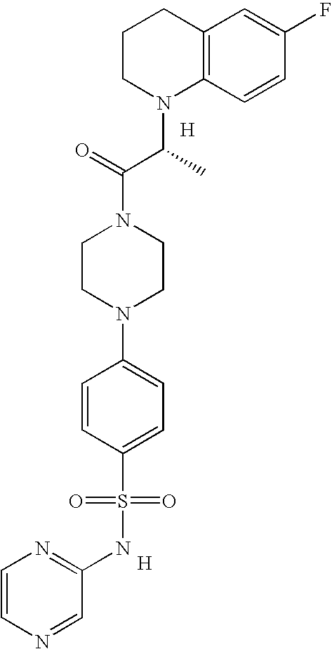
[H].[H].C1CN(C(C(N2CCN(C3=CC=C(S(=O)(=O)NC4=NC=CN=C4)C=C3)CC2)=O)C)C2=C(C1)C=C(F)C=C2
